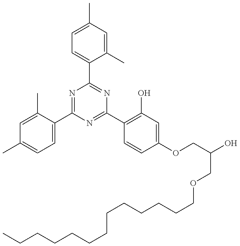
CCCCCCCCCCCCCOCC(COC1=CC(O)=C(C2=NC(C3=CC=C(C)C=C3C)=NC(C3=CC=C(C)C=C3C)=N2)C=C1)O
